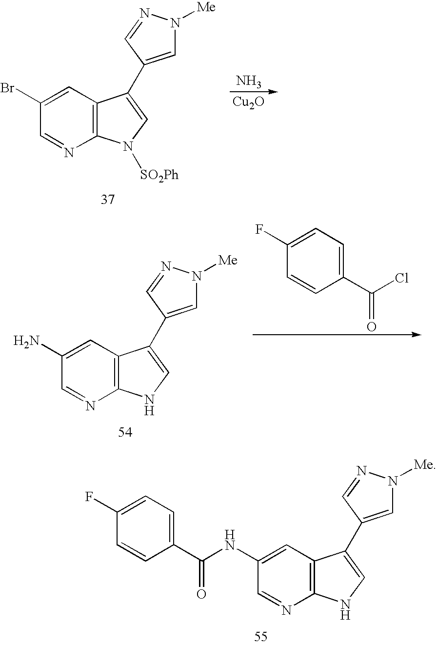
C12=C(C=C(Br)C=N1)C(C1=CN([Me])N=C1)=CN2[SO2Ph].N.[Cu2O].C1(C(Cl)=O)=CC=C(F)C=C1.C12=C(C=C(N)C=N1)C(C1=CN([Me])N=C1)=CN2.C12=C(C=C(NC(C3=CC=C(F)C=C3)=O)C=N1)C(C1=CN([Me])N=C1)=CN2
